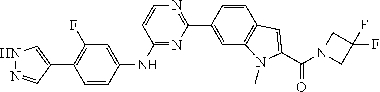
C1=C(C2=NC=CC(NC3=CC(F)=C(C4=CNN=C4)C=C3)=N2)C=CC2=C1N(C)C(C(N1CC(F)(F)C1)=O)=C2
